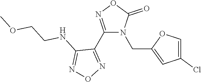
C1(C2=NOC(=O)N2CC2=CC(Cl)=CO2)=NON=C1NCCOC
